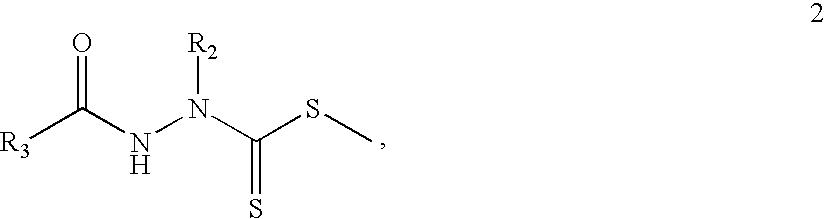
[R3]C(NN(C(SC)=S)[R2])=O
